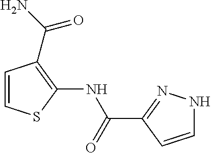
C1=CSC(NC(=O)C2=NNC=C2)=C1C(N)=O
